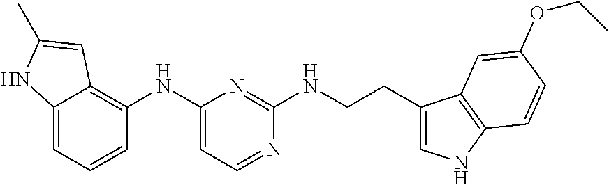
C12=CC=CC(NC3=CC=NC(NCCC4=CNC5=C4C=C(OCC)C=C5)=N3)=C1C=C(C)N2
